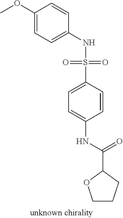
C1(OC)=CC=C(NS(C2=CC=C(NC(C3OCCC3)=O)C=C2)(=O)=O)C=C1
